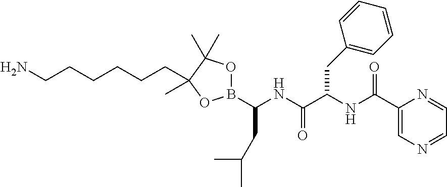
B1(C(NC(C(NC(C2=CN=CC=N2)=O)CC2=CC=CC=C2)=O)CC(C)C)OC(C)(C)C(CCCCCCN)(C)O1
